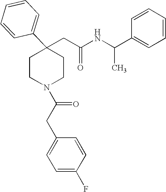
C(C1(C2=CC=CC=C2)CCN(C(CC2=CC=C(F)C=C2)=O)CC1)C(NC(C1=CC=CC=C1)C)=O
